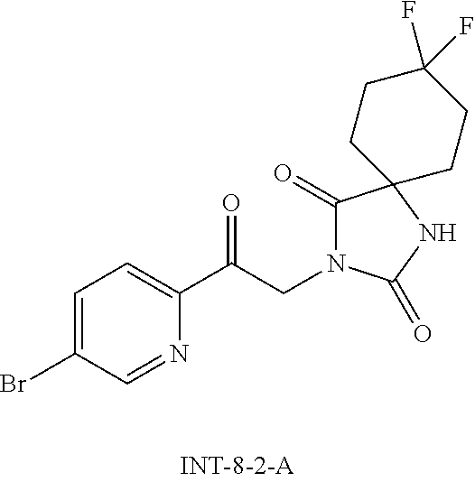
C1(C(CN2C(=O)C3(NC2=O)CCC(F)(F)CC3)=O)=CC=C(Br)C=N1
